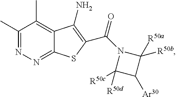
C1(C)=NN=C2C(=C1C)C(N)=C(C(=O)N1C([R50d])([R50c])C([Ar30])C1([R50b])[R50a])S2
